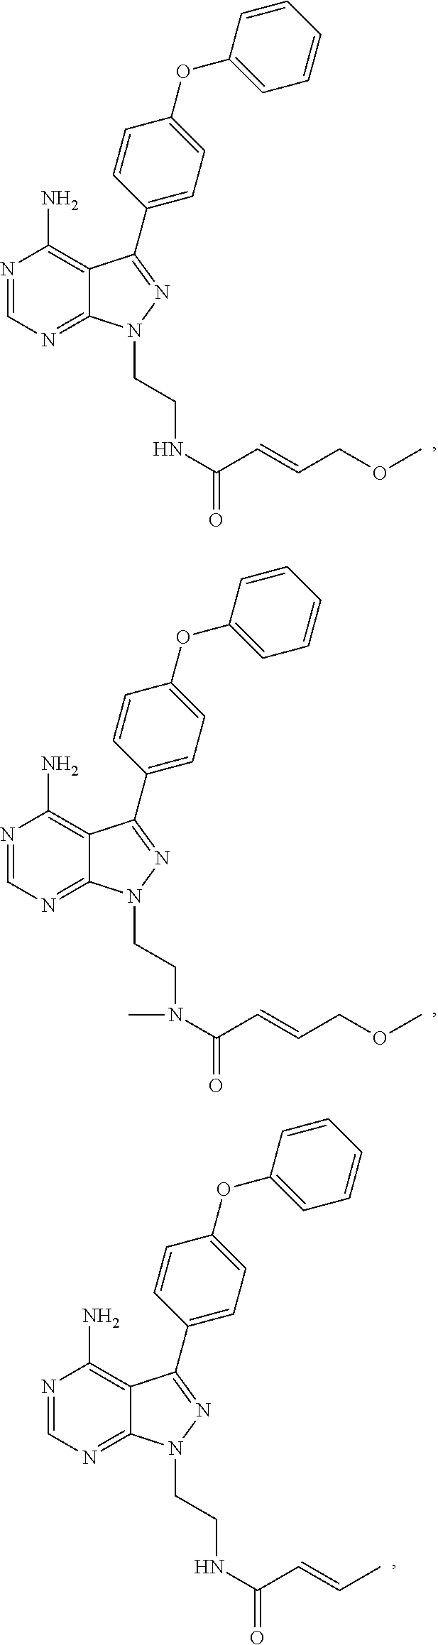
N1=CN=C2C(=C1N)C(C1=CC=C(OC3=CC=CC=C3)C=C1)=NN2CCNC(C=CCOC)=O.N1=CN=C2C(=C1N)C(C1=CC=C(OC3=CC=CC=C3)C=C1)=NN2CCN(C(C=CCOC)=O)C.N1=CN=C2C(=C1N)C(C1=CC=C(OC3=CC=CC=C3)C=C1)=NN2CCNC(C=CC)=O
